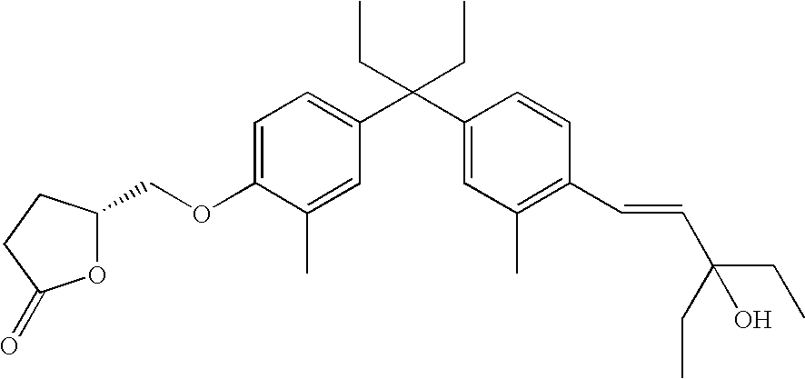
C1=C(OCC2OC(=O)CC2)C(C)=CC(C(C2=CC(C)=C(C=CC(O)(CC)CC)C=C2)(CC)CC)=C1
